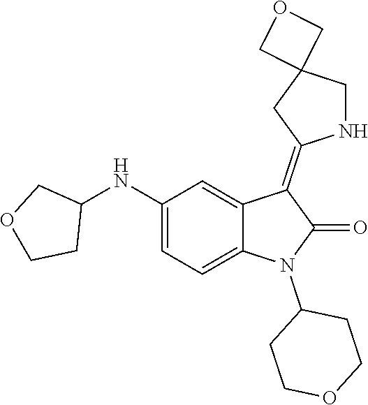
C1(NC2COCC2)=CC=C2C(=C1)C(=C1NCC3(C1)COC3)C(=O)N2C1CCOCC1
